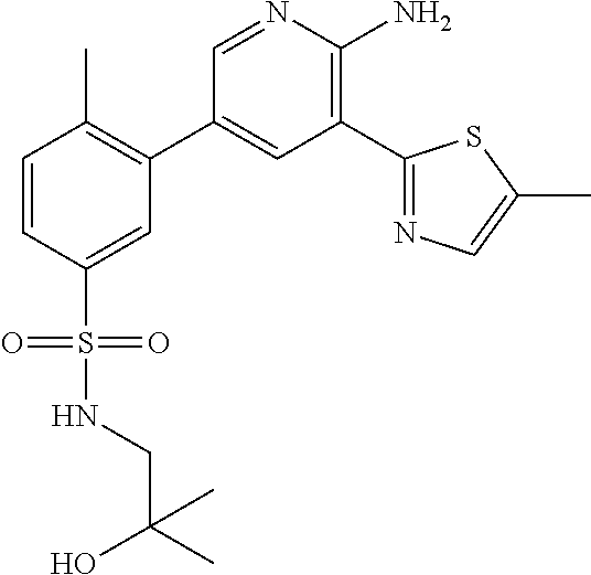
C1=CC(S(NCC(C)(O)C)(=O)=O)=CC(C2=CC(C3=NC=C(C)S3)=C(N)N=C2)=C1C
